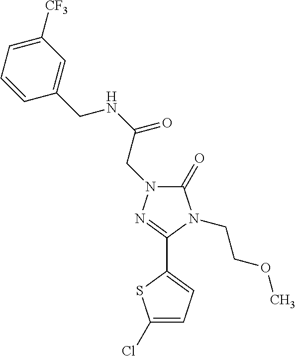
C1(=O)N(CC(NCC2=CC([CF3])=CC=C2)=O)N=C(C2=CC=C(Cl)S2)N1CCOC
